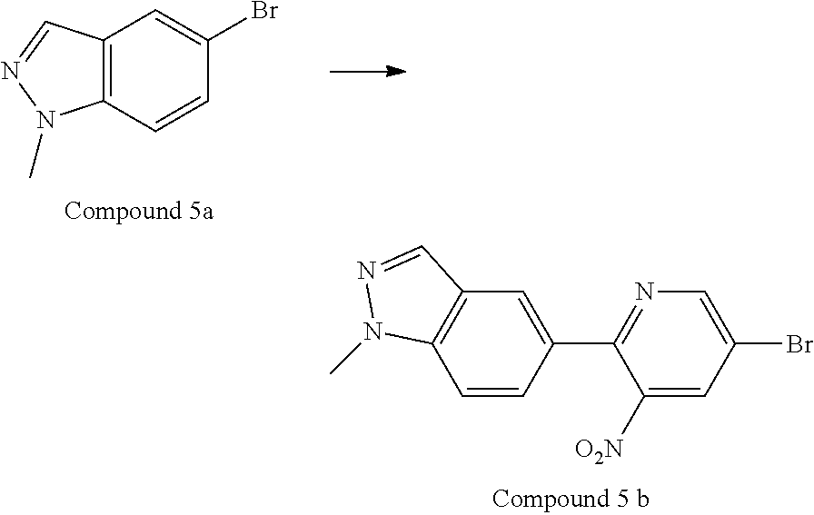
C1=CC(C2=NC=C(Br)C=C2[O2N])=CC2=C1N(C)N=C2.C12=C(C=CC(Br)=C1)N(C)N=C2
